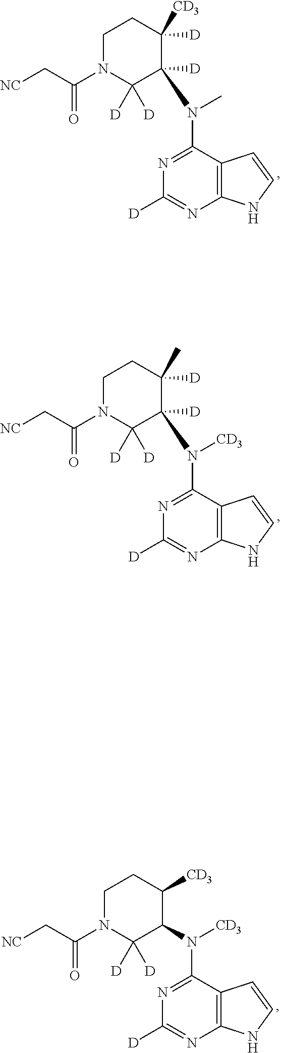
C12=C(C(N([CD3])C3C([D])([D])N(C(C[NC])=O)CCC3[CD3])=NC([D])=N1)C=CN2.C12=C(C(N(C)C3([D])C([D])([D])N(C(C[NC])=O)CCC3([D])[CD3])=NC([D])=N1)C=CN2.C12=C(C(N([CD3])C3([D])C([D])([D])N(C(C[NC])=O)CCC3([D])C)=NC([D])=N1)C=CN2
